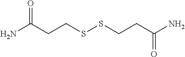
NC(CCSSCCC(N)=O)=O
